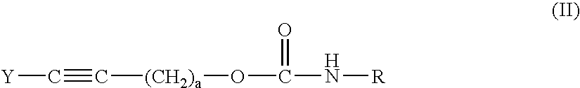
[Y]C#C[(CH2)a]OC(=O)N[R]
